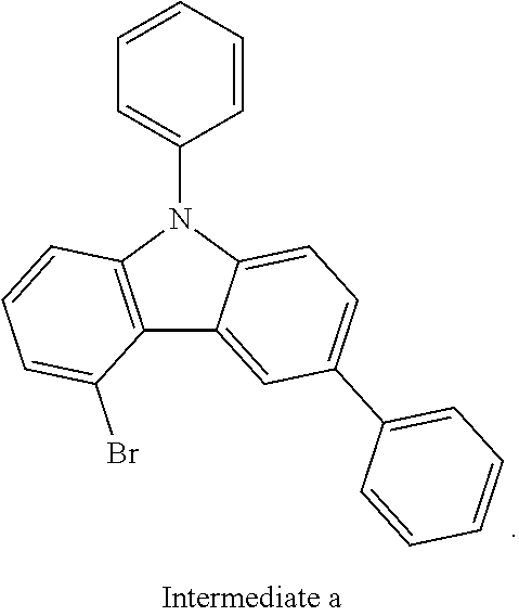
C12=C(N(C3=CC=CC=C3)C3=CC=C(C4=CC=CC=C4)C=C13)C=CC=C2Br
